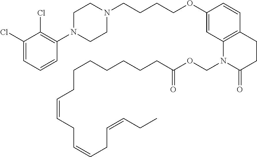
C1=C(Cl)C(Cl)=C(N2CCN(CCCCOC3=CC4=C(C=C3)CCC(=O)N4COC(CCCCCCCC=CCC=CCC=CCC)=O)CC2)C=C1
